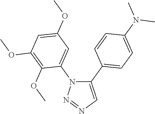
C1(C2=CC=C(N(C)C)C=C2)=CN=NN1C1=CC(OC)=CC(OC)=C1OC
